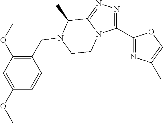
C1(C2=NC(C)=CO2)=NN=C2N1CCN(CC1=C(OC)C=C(OC)C=C1)C2C
